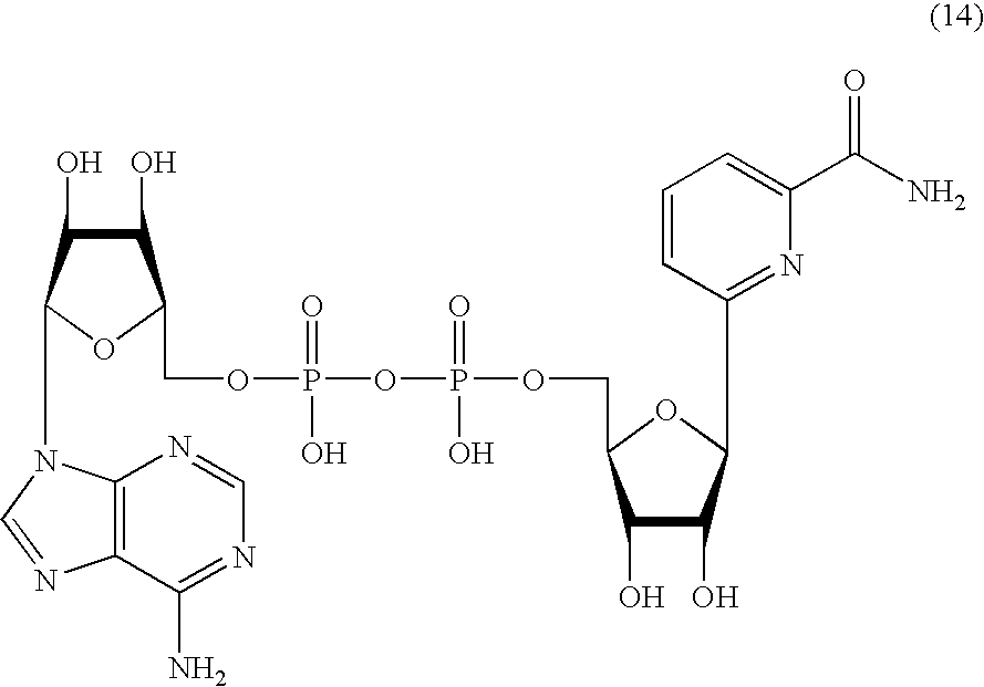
C1(O)C(O)C(N2C3=C(N=C2)C(N)=NC=N3)OC1COP(OP(OCC1C(O)C(O)C(C2=NC(C(N)=O)=CC=C2)O1)(=O)O)(O)=O
